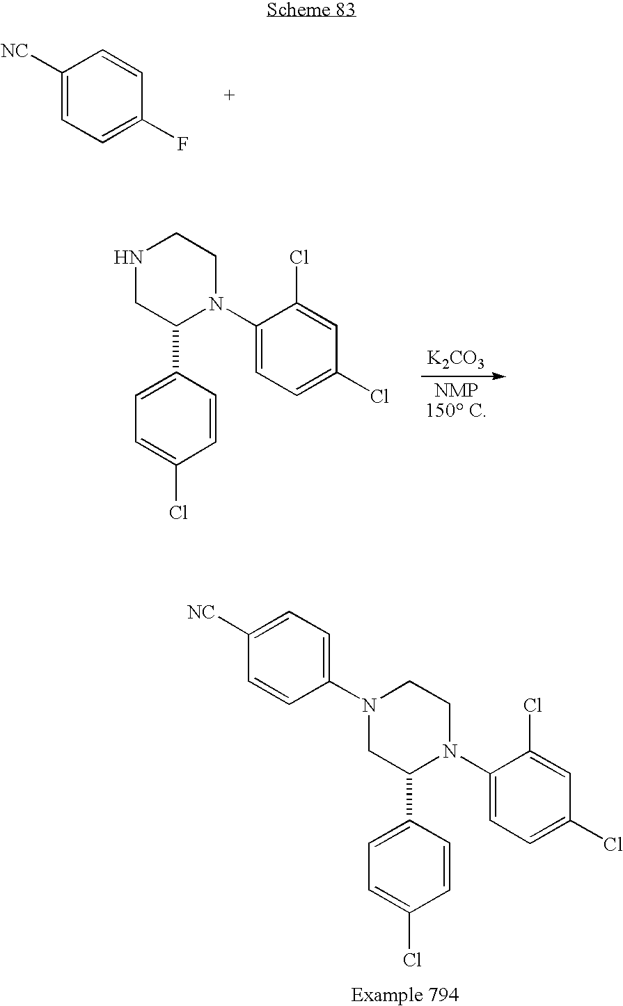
C1([NC])=CC=C(F)C=C1.[K2CO3].N1CC(C2=CC=C(Cl)C=C2)N(C2=CC=C(Cl)C=C2Cl)CC1.N1(C2=CC=C([NC])C=C2)CC(C2=CC=C(Cl)C=C2)N(C2=CC=C(Cl)C=C2Cl)CC1
